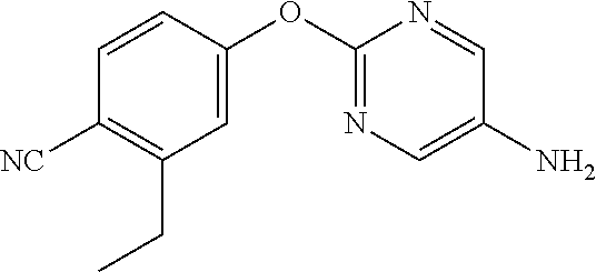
C1=CC([NC])=C(CC)C=C1OC1=NC=C(N)C=N1
